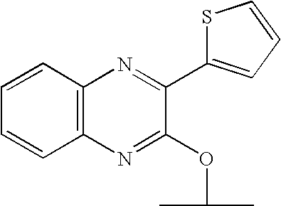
S1C(C2=NC3=C(N=C2OC(C)C)C=CC=C3)=CC=C1
